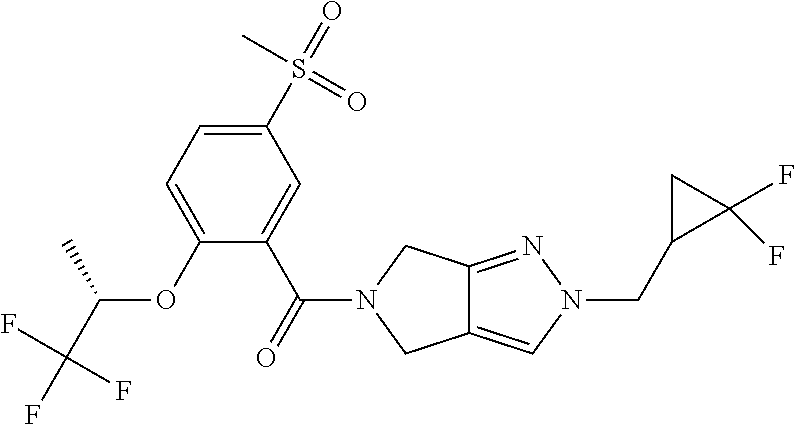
C12=CN(CC3C(F)(F)C3)N=C1CN(C(C1=CC(S(=O)(=O)C)=CC=C1OC(C(F)(F)F)C)=O)C2
